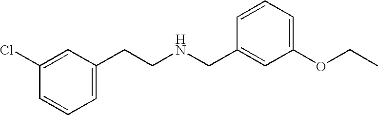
C1=C(CCNCC2=CC(OCC)=CC=C2)C=C(Cl)C=C1
